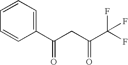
C1(C(CC(C(F)(F)F)=O)=O)=CC=CC=C1
